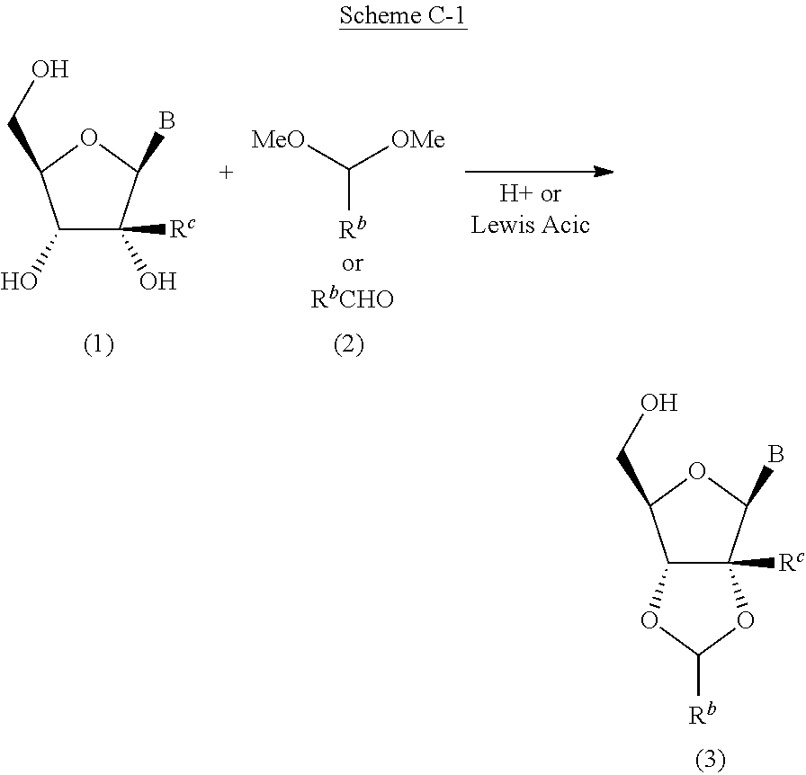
C1(O)C(O)([Rc])C(B)OC1CO.[Rb]C([MeO])[OMe].C12C([Rc])(C(B)OC1CO)OC([Rb])O2
